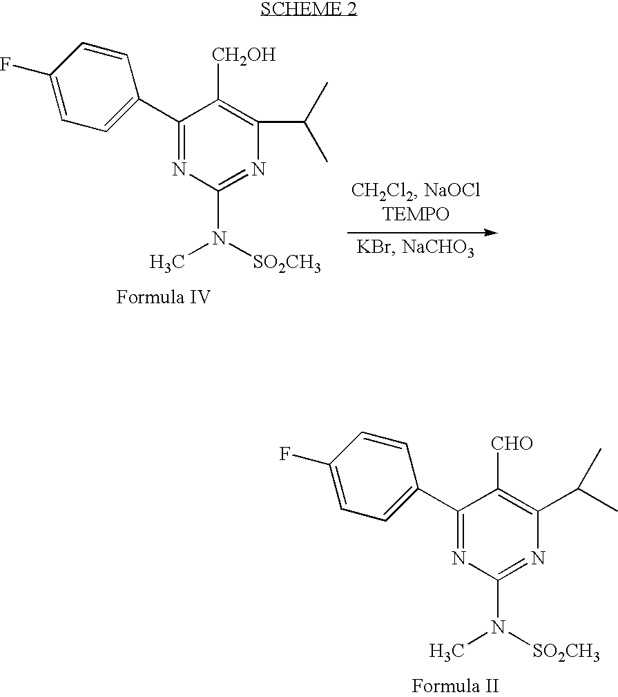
C1(C2=CC=C(F)C=C2)=NC(N(C)[SO2CH3])=NC(C(C)C)=C1[CHO].C1(C2=CC=C(F)C=C2)=NC(N(C)[SO2CH3])=NC(C(C)C)=C1[CH2OH]
